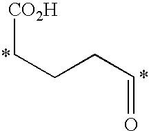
[CO2H]CCCC=O
